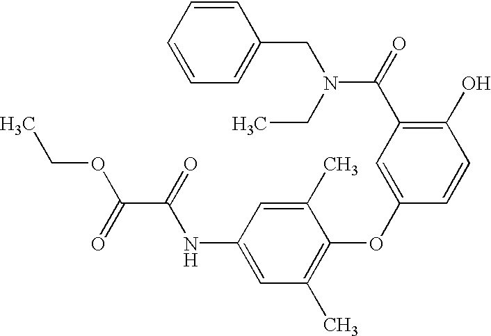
C1(O)=C(C(N(CC2=CC=CC=C2)CC)=O)C=C(OC2=C(C)C=C(NC(C(OCC)=O)=O)C=C2C)C=C1
